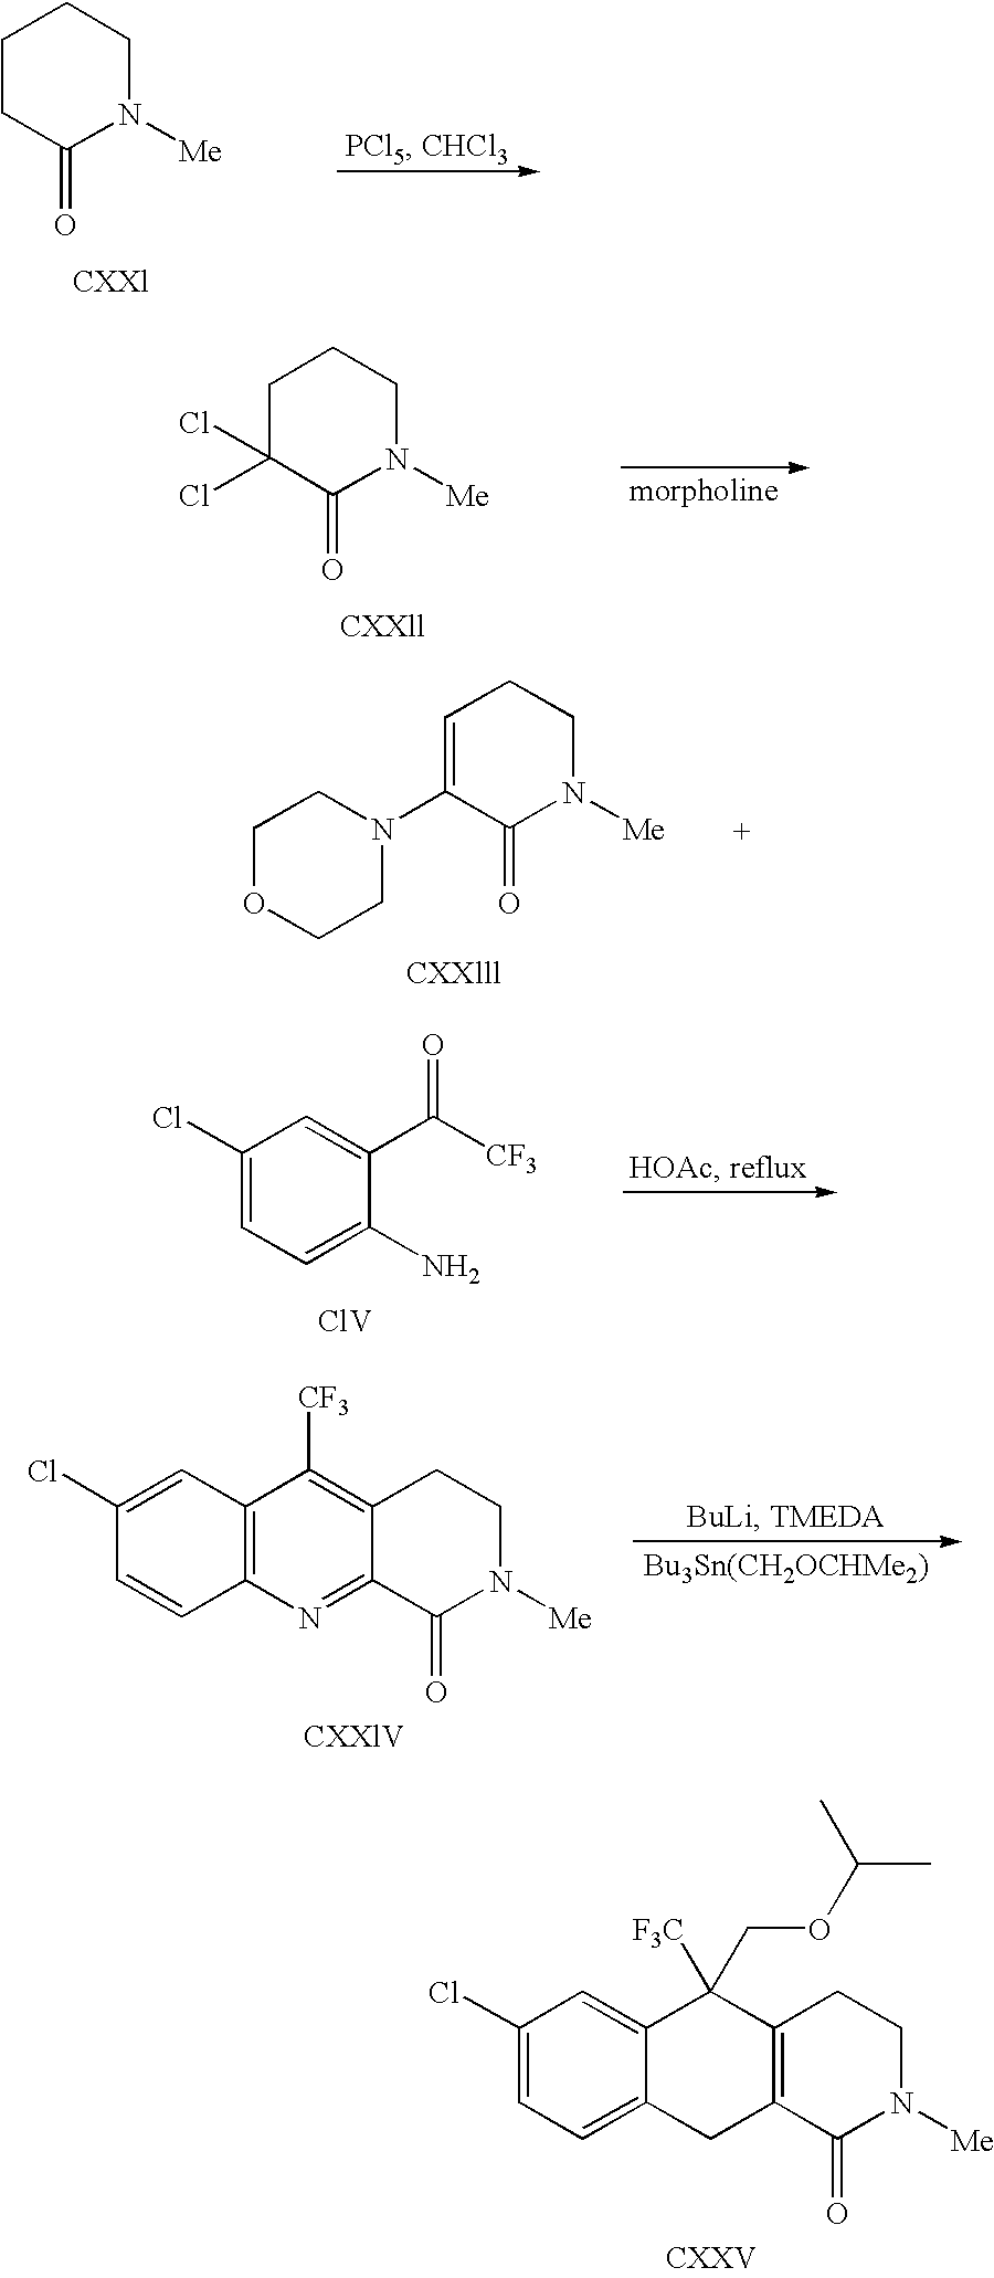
C1(=O)N([Me])CCCC1.C1(=O)N([Me])CCCC1(Cl)Cl.C1CN(C2=CCCN([Me])C2=O)CCO1.C1=C(N)C(C([CF3])=O)=CC(Cl)=C1.[ClV].C1(Cl)=CC2=C(C=C1)N=C1C(=C2[CF3])CCN([Me])C1=O.[Bu3Sn(CH2OCHMe2)].C1(Cl)=CC=C2C(=C1)C([F3C])(COC(C)C)C1=C(C2)C(=O)N([Me])CC1
